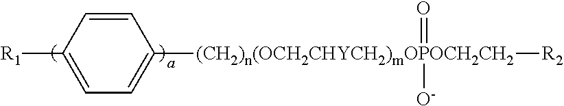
[R1]C1=CC=C([(CH2)n(OCH2CHYCH2)mOPOCH2CH2]([R2])(=O)[O-])C=C1
